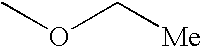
COC[Me]
